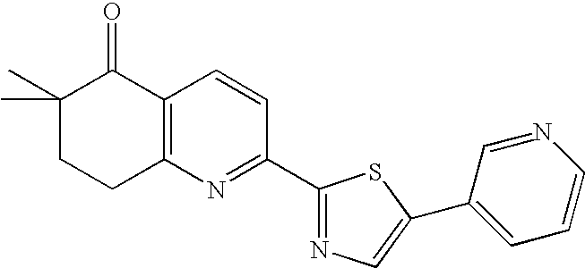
C1(C)(C)CCC2=C(C1=O)C=CC(C1=NC=C(C3=CC=CN=C3)S1)=N2
